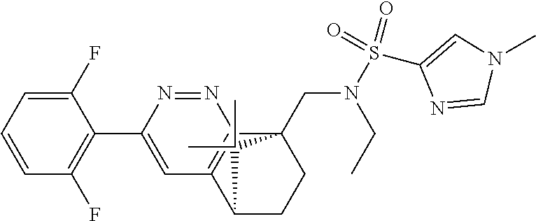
C1(F)=CC=CC(F)=C1C1=CC2=C(N=N1)C1(CN(S(C3=CN(C)C=N3)(=O)=O)CC)CCC2C1(C)C
